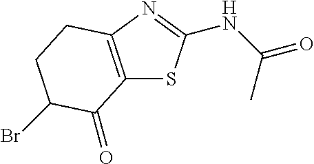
C12=C(N=C(NC(=O)C)S1)CCC(Br)C2=O
